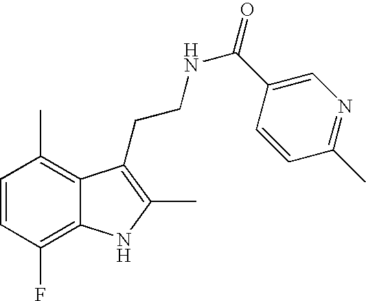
C1=CC(F)=C2C(=C1C)C(CCNC(=O)C1=CN=C(C)C=C1)=C(C)N2
